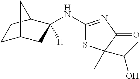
C1C2CC(NC3=NC(=O)C(C)(C(C)O)S3)([H])C(C1)C2
